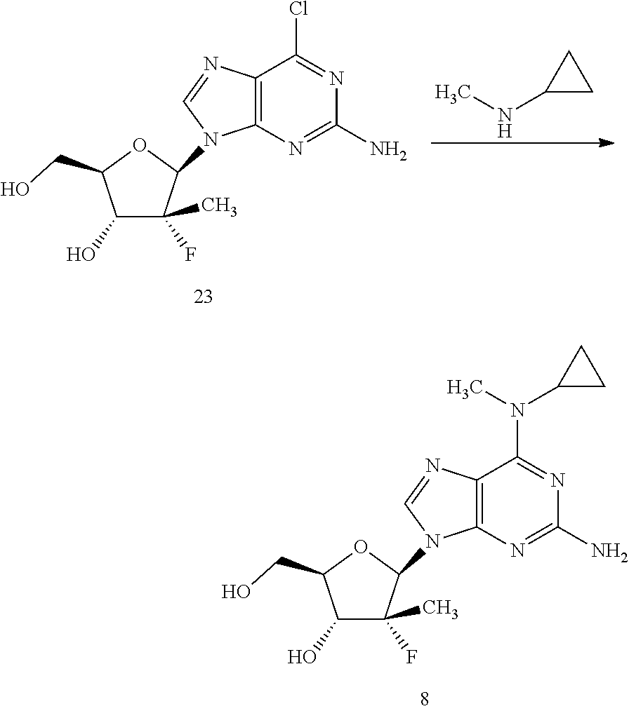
C1(O)C(F)(C)C(N2C3=C(C(N(C)C4CC4)=NC(N)=N3)N=C2)OC1CO.C1(O)C(F)(C)C(N2C3=C(C(Cl)=NC(N)=N3)N=C2)OC1CO.CNC1CC1
